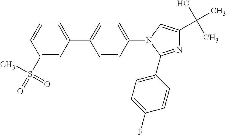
C1=C(C2=CC=C(N3C=C(C(O)(C)C)N=C3C3=CC=C(F)C=C3)C=C2)C=C(S(C)(=O)=O)C=C1
